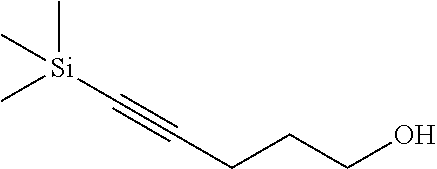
C(CCCO)#C[Si](C)(C)C
